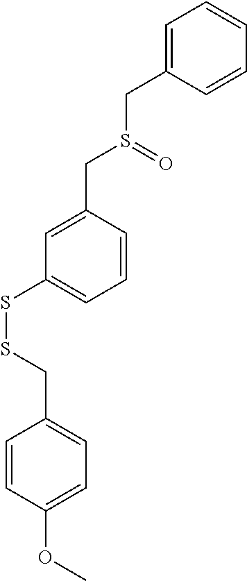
C1=CC(CS(CC2=CC=CC=C2)=O)=CC(SSCC2=CC=C(OC)C=C2)=C1
